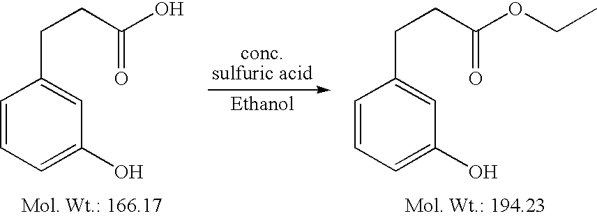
C1=CC=C(O)C=C1CCC(OCC)=O.C1=CC=C(O)C=C1CCC(O)=O
